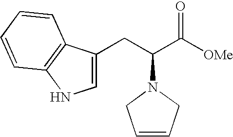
C1=CCN(C(CC2=CNC3=C2C=CC=C3)C([OMe])=O)C1
